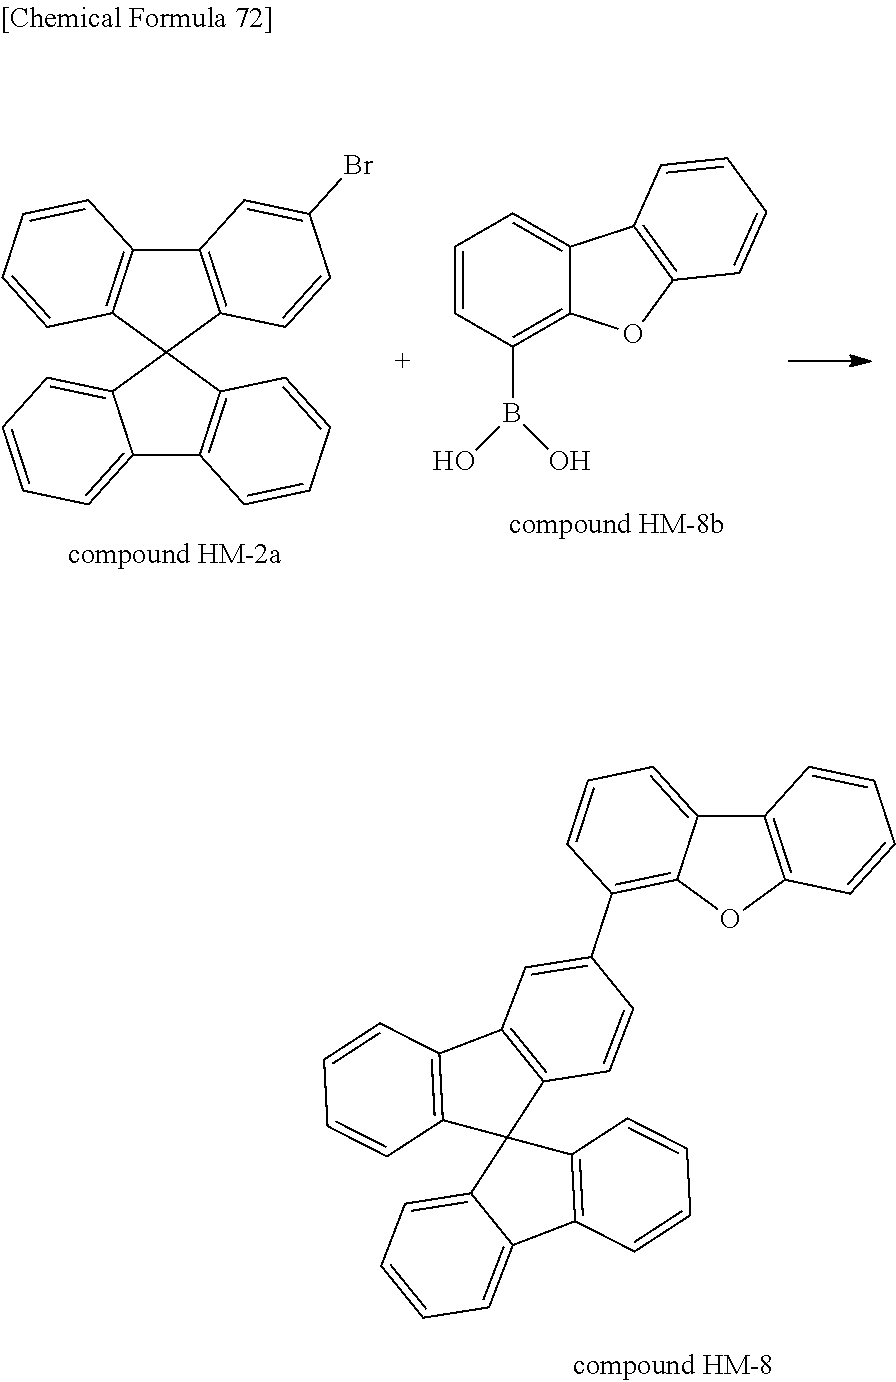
C12=C(OC3=C(C4=CC5=C(C=C4)C4(C6=C5C=CC=C6)C5=C(C6=CC=CC=C46)C=CC=C5)C=CC=C13)C=CC=C2.C12=C(C=CC(Br)=C1)C1(C3=C2C=CC=C3)C2=CC=CC=C2C2=C1C=CC=C2.C1=CC(B(O)O)=C2C(=C1)C1=C(O2)C=CC=C1
